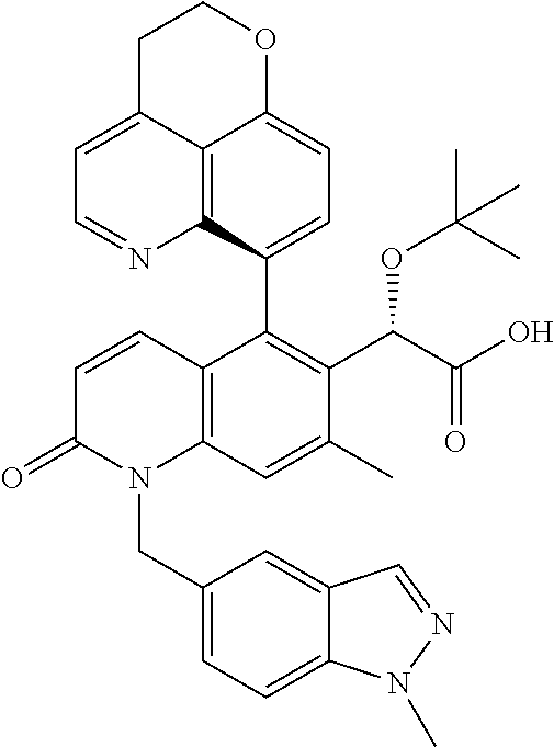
C12=C3C(C4=C(C(C(O)=O)OC(C)(C)C)C(C)=CC5=C4C=CC(=O)N5CC4=CC=C5C(=C4)C=NN5C)=CC=C1OCCC2=CC=N3
